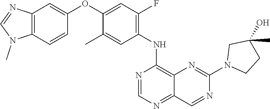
C12=C(C=CC(OC3=CC(F)=C(NC4=C5C(=NC=N4)C=NC(N4CCC(O)(C)C4)=N5)C=C3C)=C1)N(C)C=N2
